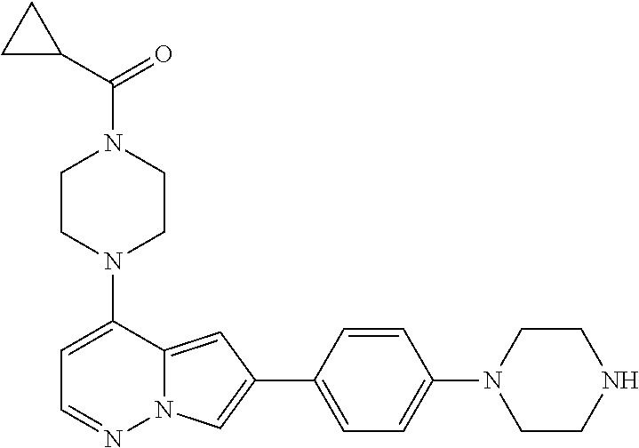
C1CN(C2=CC=NN3C2=CC(C2=CC=C(N4CCNCC4)C=C2)=C3)CCN1C(C1CC1)=O
